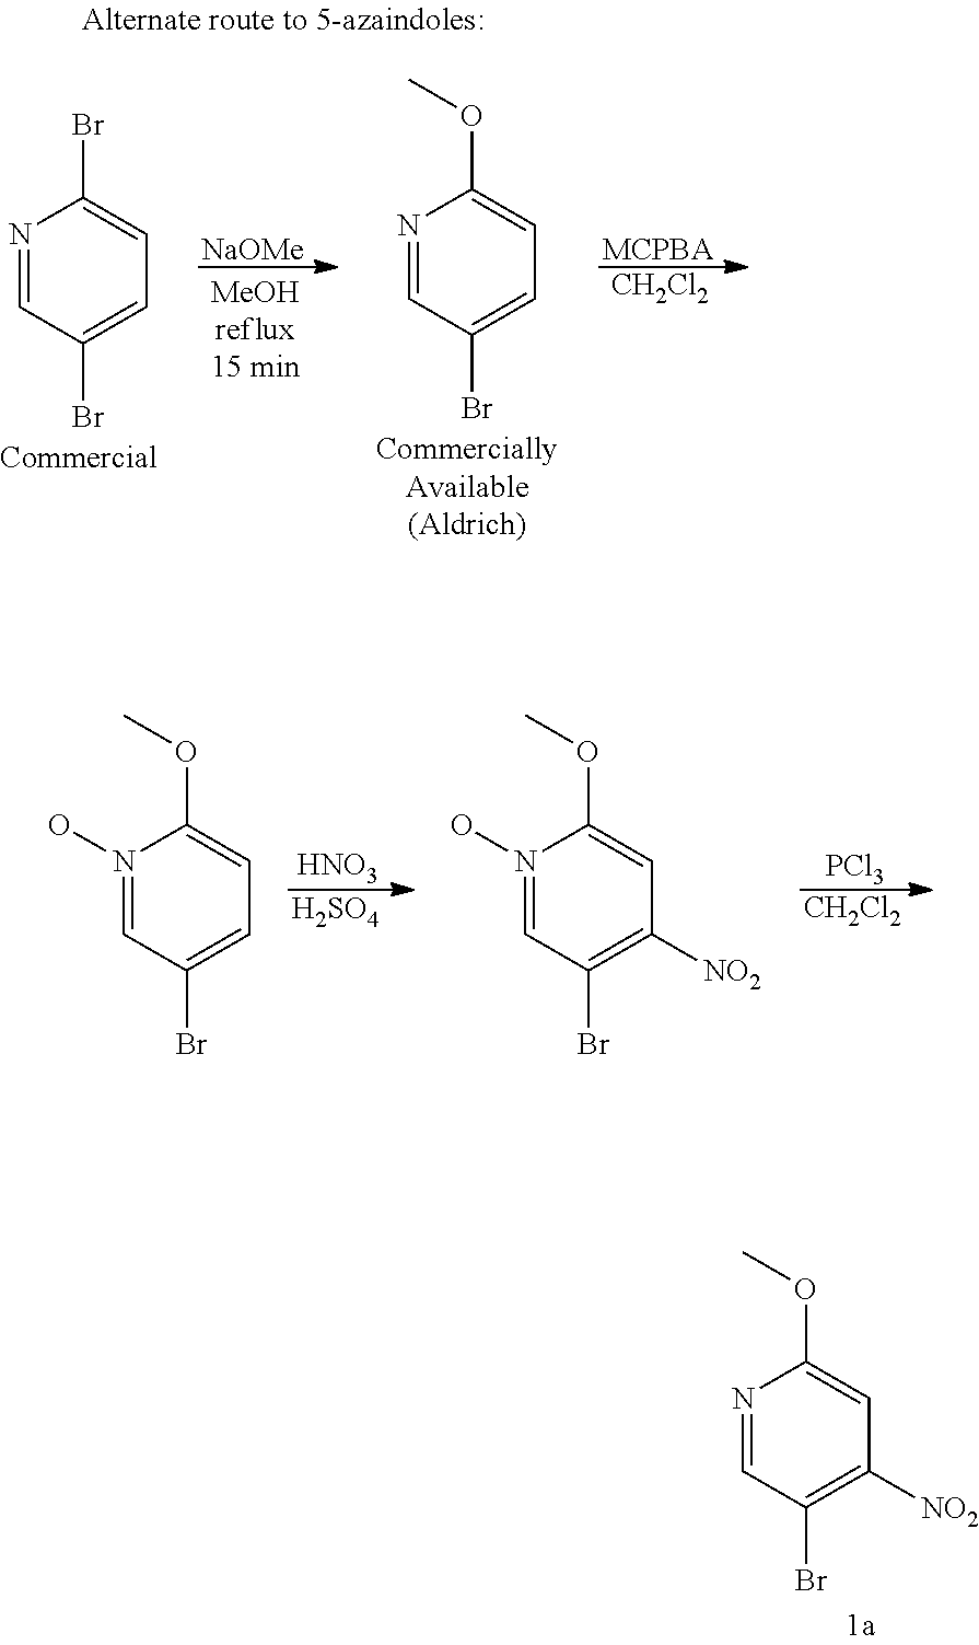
N1(O)=CC(Br)=CC=C1OC.[HNO3].[H2SO4].N1(O)=CC(Br)=C([NO2])C=C1OC.[PCl3].[CH2Cl2].N1=CC(Br)=C([NO2])C=C1OC.[NaOMe].N1=CC(Br)=CC=C1Br.N1=CC(Br)=CC=C1OC.[MCPBA].[CH2Cl2]
